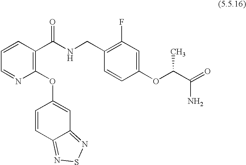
C1=CC(C(NCC2=C(F)C=C(OC(C(=O)N)C)C=C2)=O)=C(OC2=CC3=NSN=C3C=C2)N=C1
